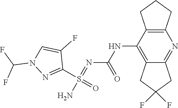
N1(C(F)F)N=C(S(=O)(N)=NC(NC2=C3CC(F)(F)CC3=NC3=C2CCC3)=O)C(F)=C1
